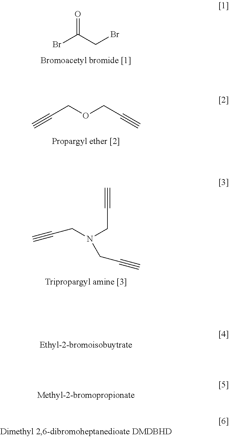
BrC(CBr)=O.C(COCC#C)#C.C(CN(CC#C)CC#C)#C
